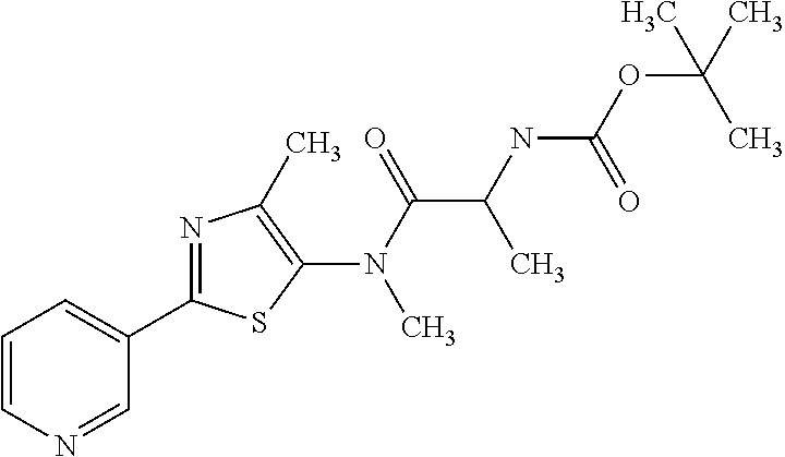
C1=CN=CC(C2=NC(C)=C(N(C(=O)C(NC(OC(C)(C)C)=O)C)C)S2)=C1
